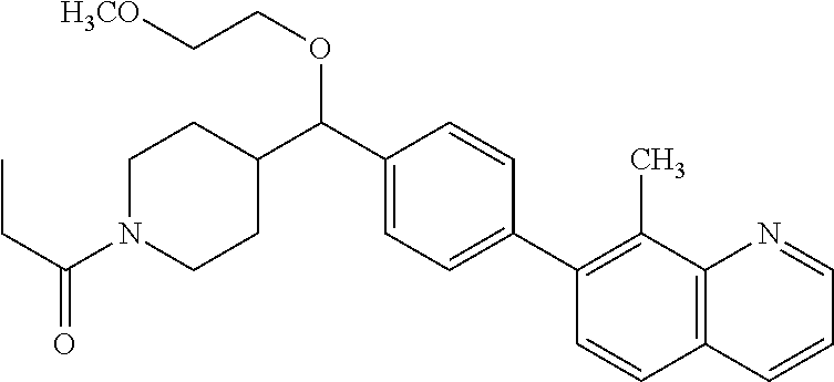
C1(C(C2CCN(C(CC)=O)CC2)OCC[H3CO])=CC=C(C2=C(C)C3=C(C=C2)C=CC=N3)C=C1
